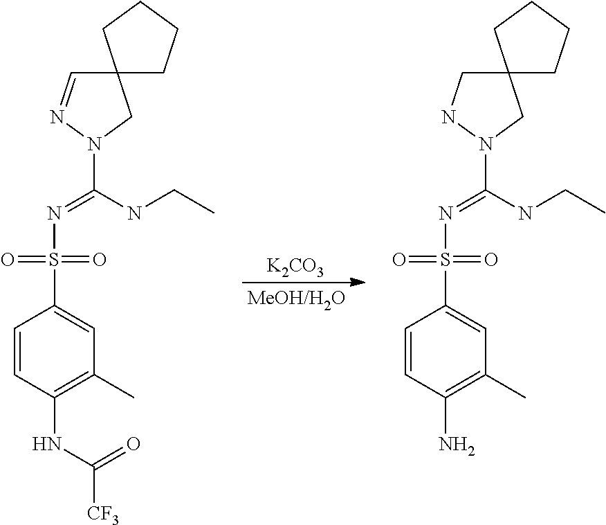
[K2CO3].C1=CC(NC([CF3])=O)=C(C)C=C1S(N=C(NCC)N1CC2(C=N1)CCCC2)(=O)=O.C1=CC(N)=C(C)C=C1S(N=C(NCC)N1CC2(CN1)CCCC2)(=O)=O
